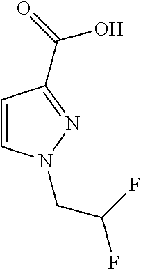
C1=CN(CC(F)F)N=C1C(=O)O
